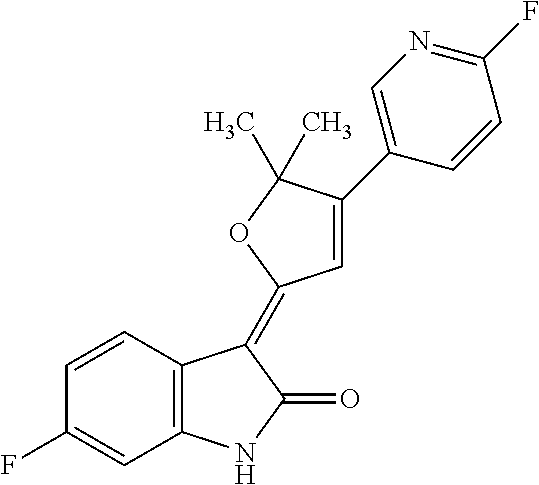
C1=CC(F)=CC2=C1C(=C1C=C(C3=CN=C(F)C=C3)C(C)(C)O1)C(=O)N2
